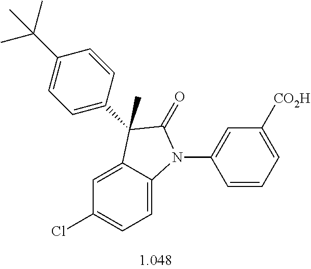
C1=C2C(=CC=C1Cl)N(C1=CC([CO2H])=CC=C1)C(=O)C2(C)C1=CC=C(C(C)(C)C)C=C1
